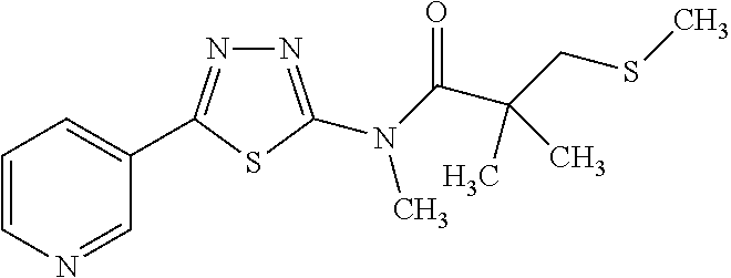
C1=CN=CC(C2=NN=C(N(C(C(CSC)(C)C)=O)C)S2)=C1
